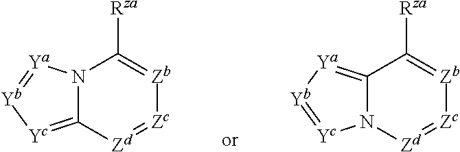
N12C(=[Yc][Yb]=[Ya]1)[Zd]=[Zc][Zb]=C2[Rza].C12=[Ya][Yb]=[Yc]N1[Zd]=[Zc][Zb]=C2[Rza]
